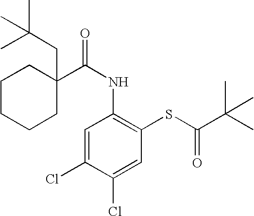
C1CCCC(C(=O)NC2=C(SC(C(C)(C)C)=O)C=C(Cl)C(Cl)=C2)(CC(C)(C)C)C1
